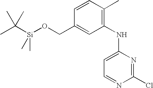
C1(NC2=CC=NC(Cl)=N2)=C(C)C=CC(CO[Si](C(C)(C)C)(C)C)=C1
